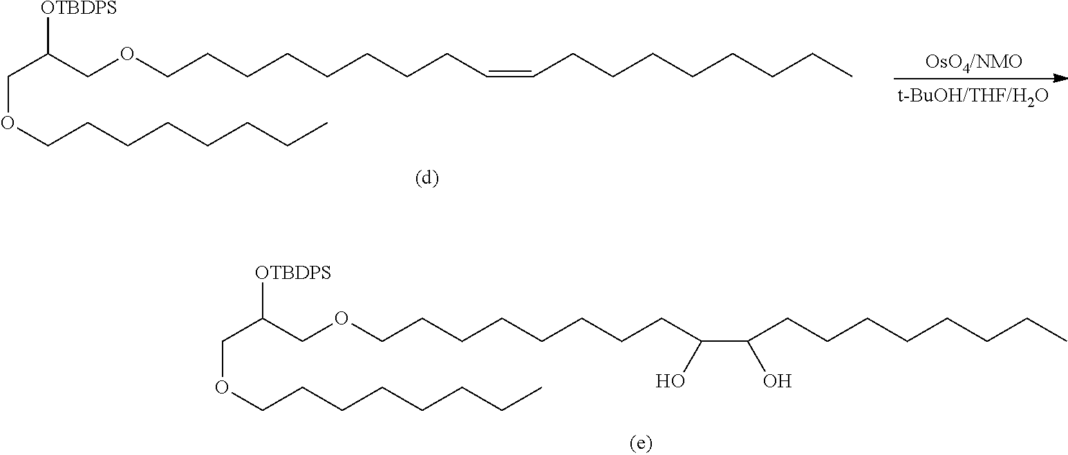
O(CCCCCCCCC(C(CCCCCCCC)O)O)CC(COCCCCCCCC)[OTBDPS].O(CCCCCCCCC=CCCCCCCCC)CC(COCCCCCCCC)[OTBDPS].[OsO4/NMO]
